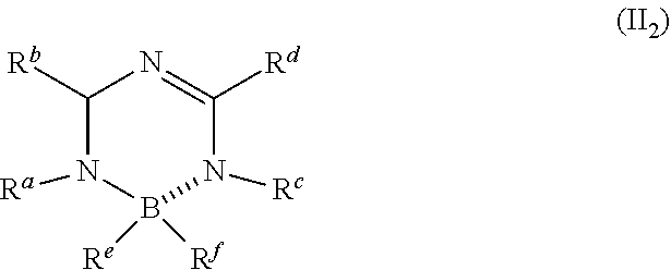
C1([Rb])N([Ra])B([Re])([Rf])N([Rc])C([Rd])=N1
